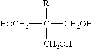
[HOCH2]C([R])([CH2OH])[CH2OH]
